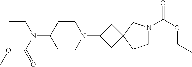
C1CN(C2CC3(C2)CCN(C(OCC)=O)C3)CCC1N(CC)C(=O)OC
